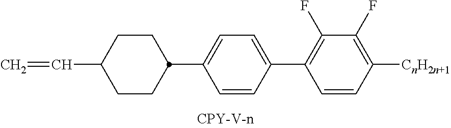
C1(C2CCC(C=C)CC2)=CC=C(C2=C(F)C(F)=C([CnH2n+1])C=C2)C=C1
